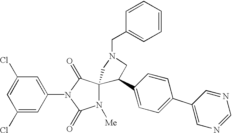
C1(Cl)=CC(N2C(=O)N([Me])C3(C2=O)C(C2=CC=C(C4=CN=CN=C4)C=C2)CN(CC2=CC=CC=C2)C3)=CC(Cl)=C1
